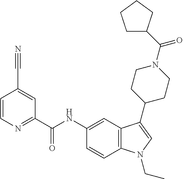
C12=C(N(CC)C=C1C1CCN(C(=O)C3CCCC3)CC1)C=CC(NC(C1=NC=CC(C#N)=C1)=O)=C2
